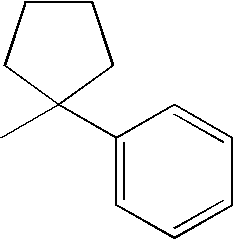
C1(C2(C)CCCC2)=CC=CC=C1
